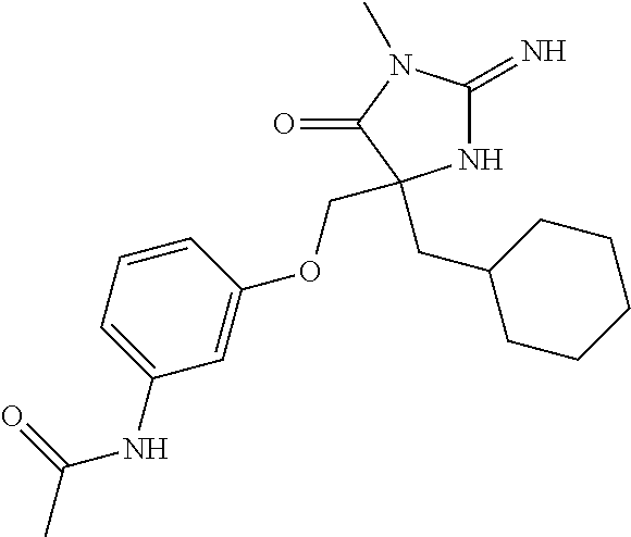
N1C(=N)N(C)C(=O)C1(CC1CCCCC1)COC1=CC(NC(C)=O)=CC=C1
